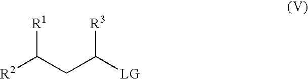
[R2]C(CC([LG])[R3])[R1]
